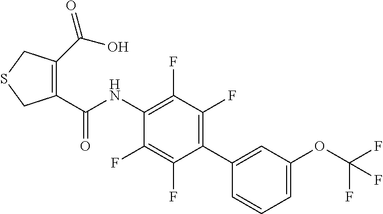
C1(C(NC2=C(F)C(F)=C(C3=CC(OC(F)(F)F)=CC=C3)C(F)=C2F)=O)=C(C(O)=O)CSC1
